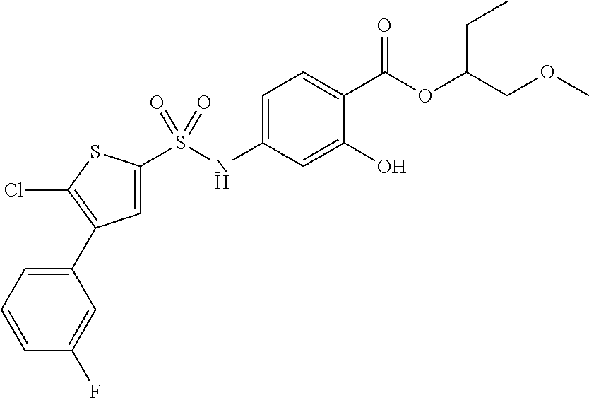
C1=C(NS(C2=CC(C3=CC=CC(F)=C3)=C(Cl)S2)(=O)=O)C=C(O)C(C(OC(COC)CC)=O)=C1
